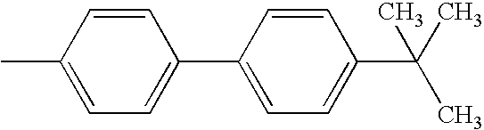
C1=C(C)C=CC(C2=CC=C(C(C)(C)C)C=C2)=C1
